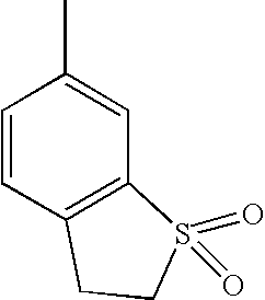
C1=CC2=C(C=C1C)S(=O)(=O)CC2
